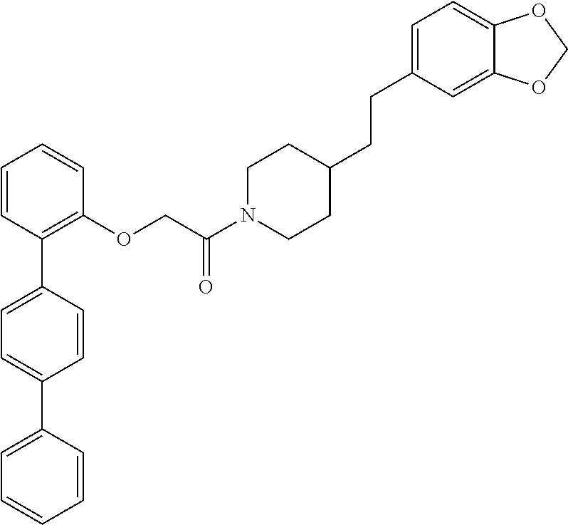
C1=CC(C2=CC=C(C3=CC=CC=C3)C=C2)=C(OCC(N2CCC(CCC3=CC=C4C(=C3)OCO4)CC2)=O)C=C1
